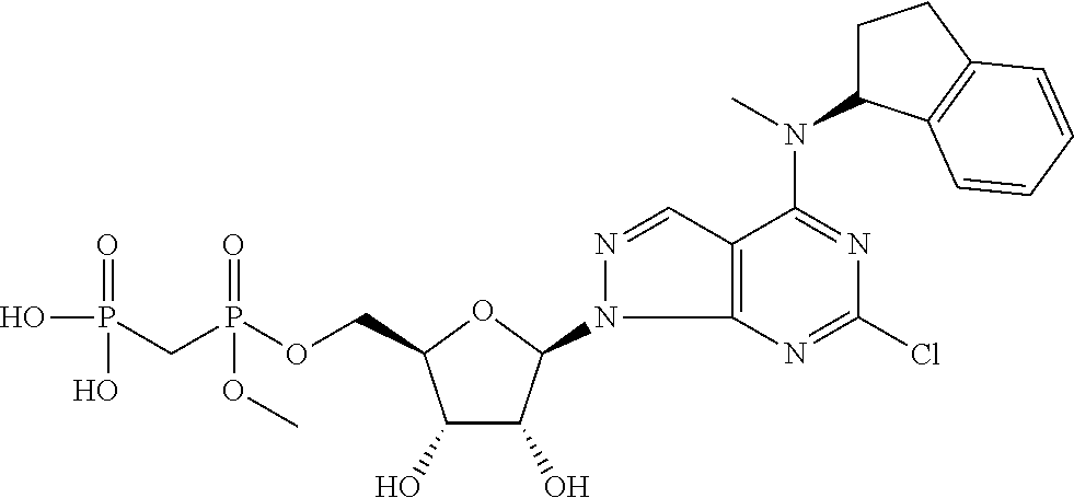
C1(O)C(O)C(N2C3=C(C=N2)C(N(C2CCC4=C2C=CC=C4)C)=NC(Cl)=N3)OC1COP(CP(O)(=O)O)(=O)OC
